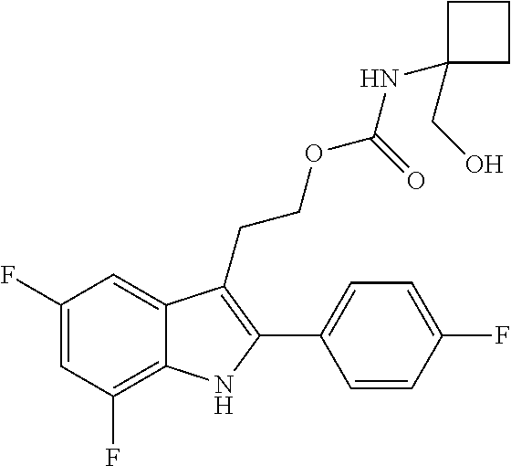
C1(F)=C2C(=CC(F)=C1)C(CCOC(NC1(CO)CCC1)=O)=C(C1=CC=C(F)C=C1)N2
